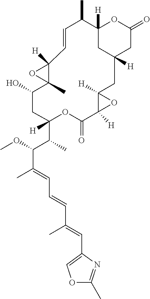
OC1C2(C)C([H])(O2)C=CC(C)C2([H])CC([H])(CC(=O)O2)CC2([H])C([H])(O2)C(=O)OC(C(C)C(OC)C(C)=CC=CC(=CC2=COC(C)=N2)C)([H])C1
